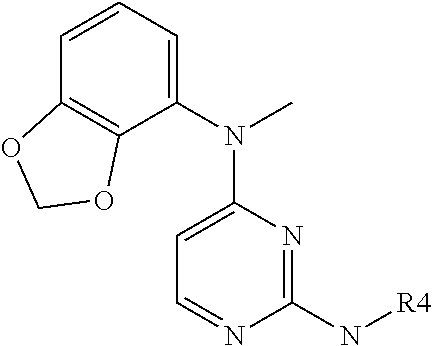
C1=CC2=C(C(N(C3=CC=NC(N[R4])=N3)C)=C1)OCO2
